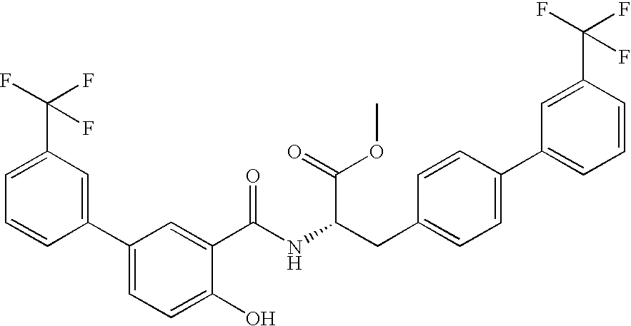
C1=CC(C2=CC=C(O)C(C(=O)NC(CC3=CC=C(C4=CC=CC(C(F)(F)F)=C4)C=C3)C(OC)=O)=C2)=CC(C(F)(F)F)=C1
